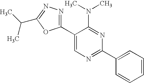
C1(C2=NN=C(C(C)C)O2)=CN=C(C2=CC=CC=C2)N=C1N(C)C
